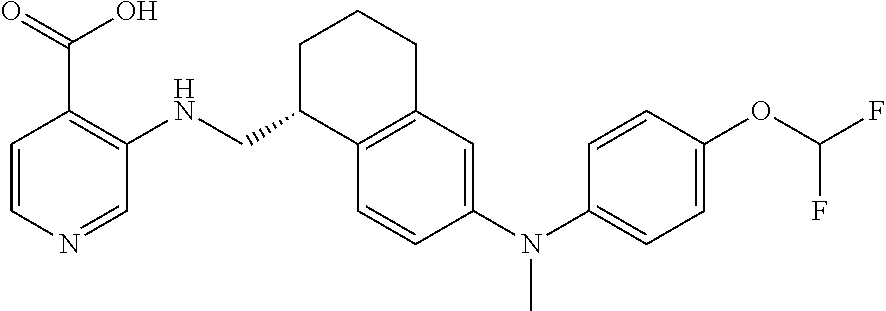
C12=C(C=CC(N(C3=CC=C(OC(F)F)C=C3)C)=C1)C(CNC1=C(C(=O)O)C=CN=C1)CCC2
